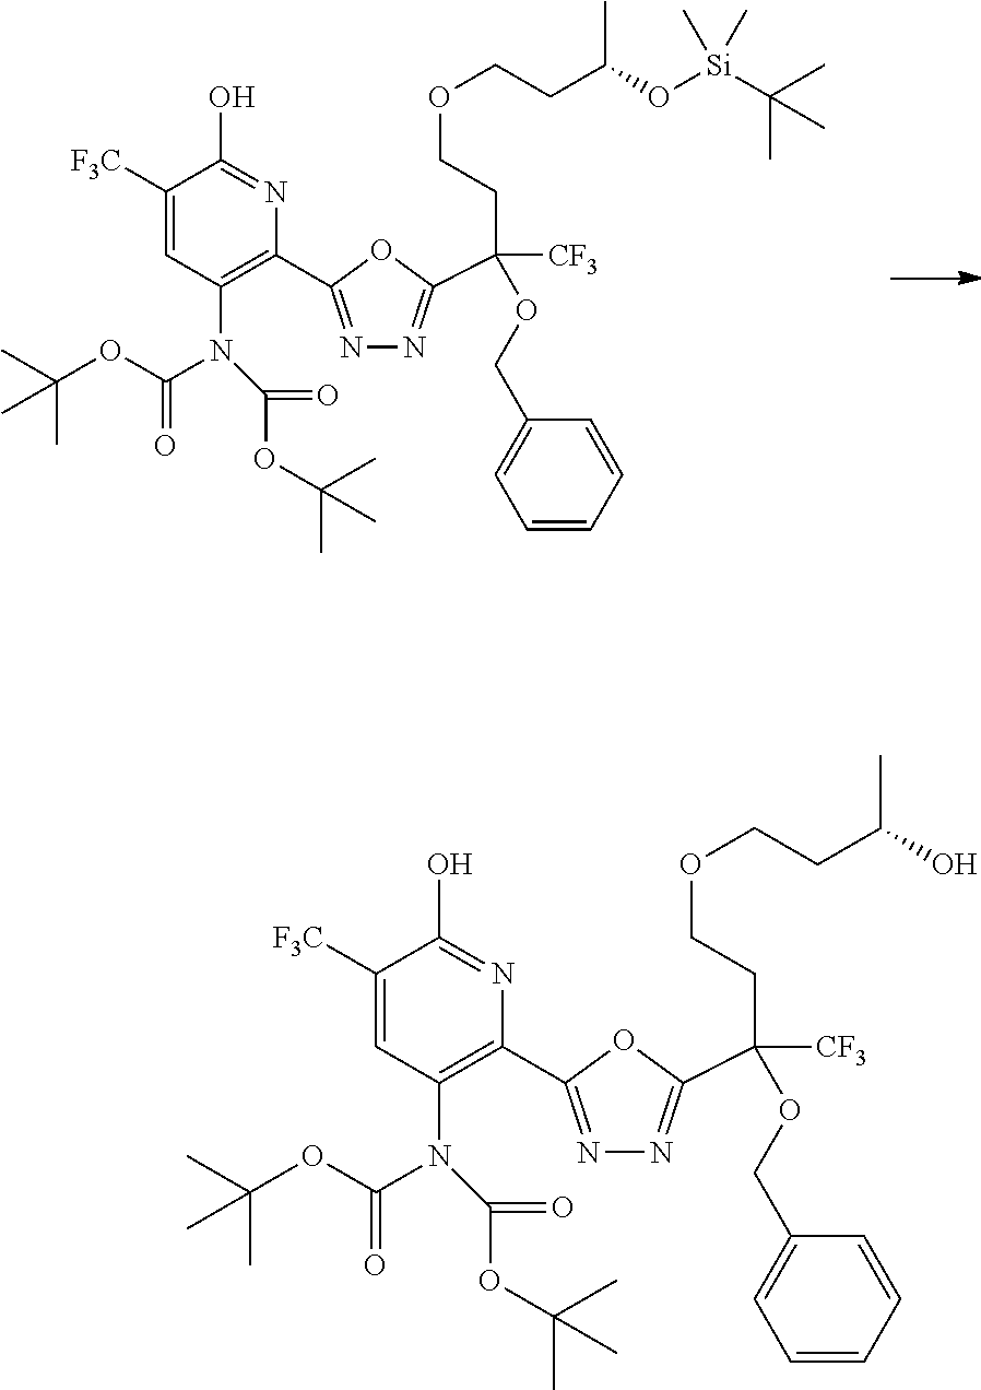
N1=C(C2=C(N(C(OC(C)(C)C)=O)C(=O)OC(C)(C)C)C=C([F3C])C(O)=N2)OC(C(CCOCCC(O)C)(OCC2=CC=CC=C2)[CF3])=N1.N1=C(C2=C(N(C(OC(C)(C)C)=O)C(=O)OC(C)(C)C)C=C([F3C])C(O)=N2)OC(C(CCOCCC(O[Si](C(C)(C)C)(C)C)C)(OCC2=CC=CC=C2)[CF3])=N1
